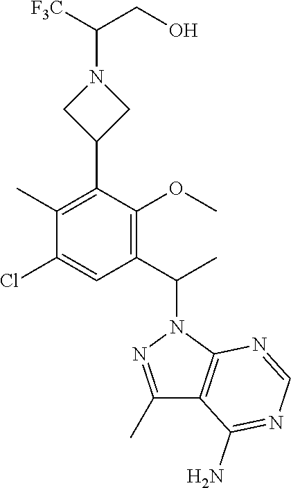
C1(C)=NN(C(C)C2=C(OC)C(C3CN(C(CO)[F3C])C3)=C(C)C(Cl)=C2)C2=C1C(N)=NC=N2
